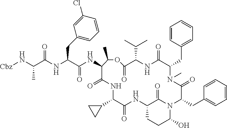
C(C(NC(C(NC1C(=O)NC(C2CC2)C(=O)NC2CCC(O)N(C2=O)C(CC2=CC=CC=C2)C(=O)N(C)C(CC2=CC=CC=C2)C(=O)NC(C(C)C)C(=O)OC1C)=O)CC1=CC=CC(Cl)=C1)=O)(N[Cbz])C
